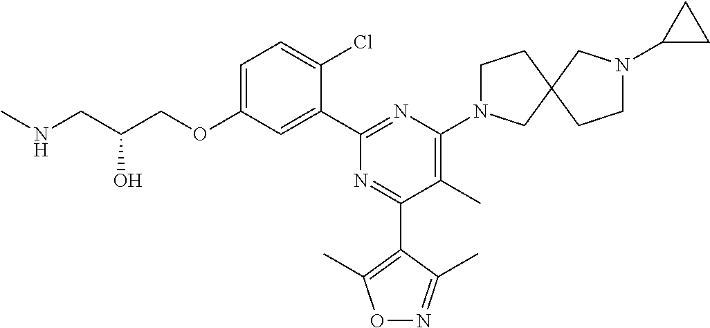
C1=C(OCC(CNC)O)C=C(C2=NC(N3CCC4(C3)CCN(C3CC3)C4)=C(C)C(C3=C(C)ON=C3C)=N2)C(Cl)=C1
